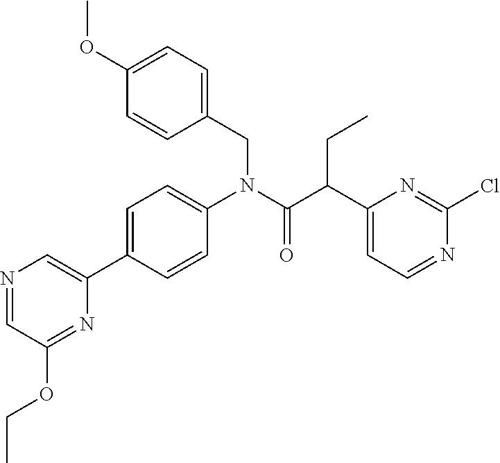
CCOC1=NC(C2=CC=C(N(CC3=CC=C(OC)C=C3)C(C(C3=CC=NC(Cl)=N3)CC)=O)C=C2)=CN=C1
